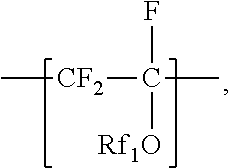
C[CF2]C(C)(F)[Rf1O]
